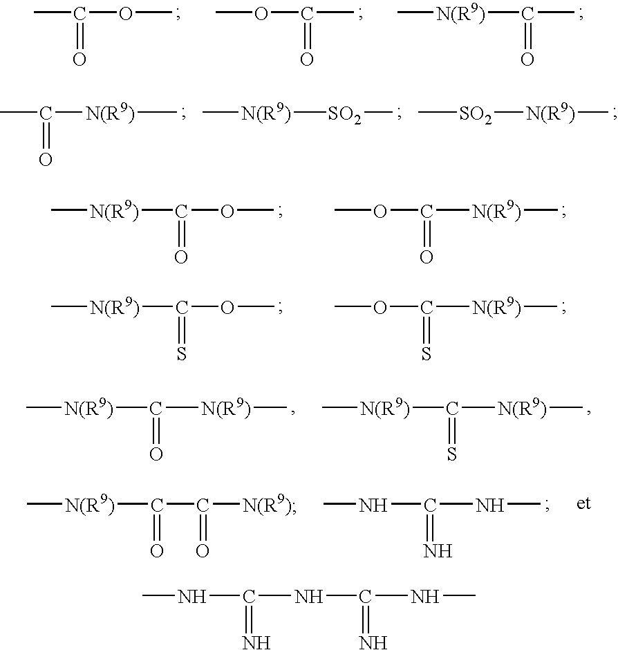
CC([N(R9)]C)=O.[N(R9)]([SO2]C)C.[SO2]([N(R9)]C)C.CC(OC)=O.COC(C)=O.[N(R9)](C(C)=O)C.[N(R9)](C(OC)=O)C.[N(R9)](C(OC)=O)C.[N(R9)](C(OC)=S)C.[N(R9)](C(OC)=S)C.[N(R9)](C([N(R9)]C)=O)C.[N(R9)](C([N(R9)]C)=S)C.N(C(NC)=N)C.[N(R9)](C)C(=O)C(=O)[N(R9)].N(C(NC)=N)C(NC)=N
